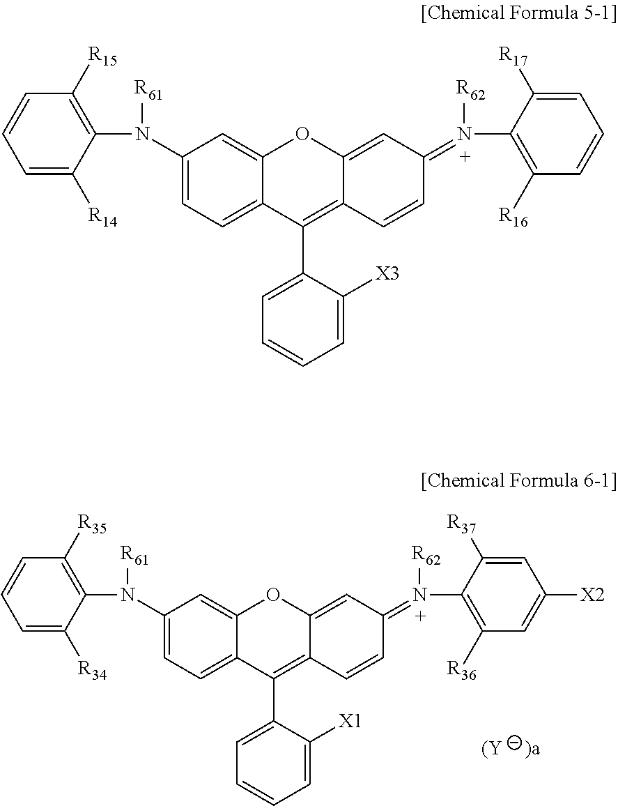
C1(N([R61])C2=C([R15])C=CC=C2[R14])=CC=C2C(=C1)OC1=CC(=[N+]([R62])C3=C([R16])C=CC=C3[R17])C=CC1=C2C1=CC=CC=C1[X3].C1(N([R61])C2=C([R35])C=CC=C2[R34])=CC=C2C(=C1)OC1=CC(=[N+]([R62])C3=C([R36])C=C([X2])C=C3[R37])C=CC1=C2C1=CC=CC=C1[X1]
